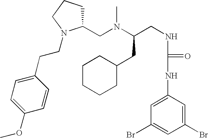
C(CNC(NC1=CC(Br)=CC(Br)=C1)=O)(N(C)CC1CCCN1CCC1=CC=C(OC)C=C1)CC1CCCCC1
